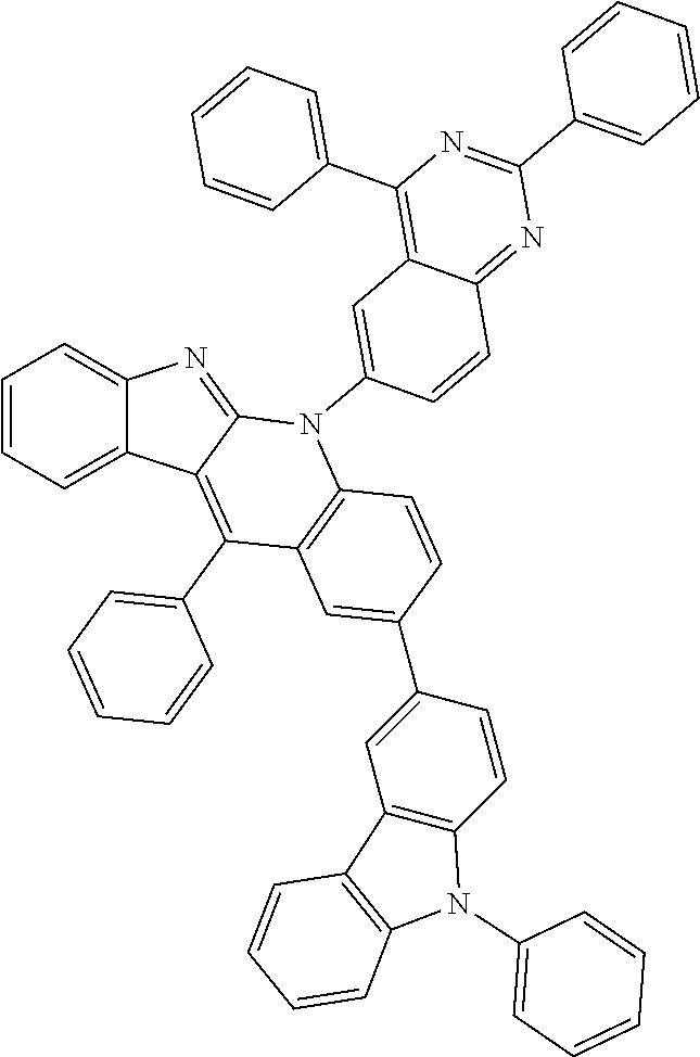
C1=CC=C2C(=C1)N=C1C2=C(C2=CC=CC=C2)C2=C(N1C1=CC3=C(C4=CC=CC=C4)N=C(C4=CC=CC=C4)N=C3C=C1)C=CC(C1=CC3=C(C=C1)N(C1=CC=CC=C1)C1=C3C=CC=C1)=C2
